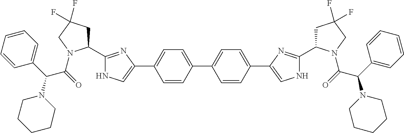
C1=CC(C2=CC=C(C3=CNC(C4CC(F)(F)CN4C(C(N4CCCCC4)C4=CC=CC=C4)=O)=N3)C=C2)=CC=C1C1=CNC(C2CC(F)(F)CN2C(C(C2=CC=CC=C2)N2CCCCC2)=O)=N1
